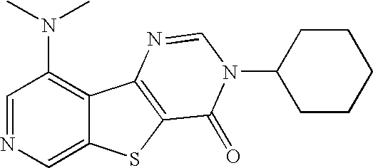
C1=NC=C2C(=C1N(C)C)C1=C(S2)C(=O)N(C2CCCCC2)C=N1
